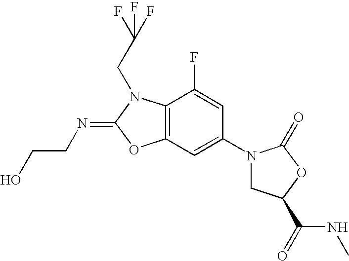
C12=C(C(F)=CC(N3CC(C(NC)=O)OC3=O)=C1)N(CC(F)(F)F)C(=NCCO)O2
